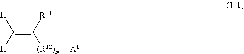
C([H])([H])=C([R11])[(R12)m][A1]
